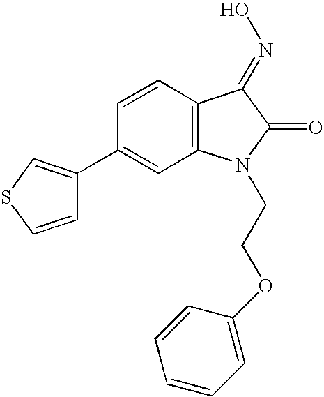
C1(C2=CSC=C2)=CC2=C(C=C1)C(=NO)C(=O)N2CCOC1=CC=CC=C1
